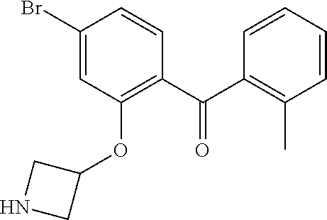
C1(C(C2=C(OC3CNC3)C=C(Br)C=C2)=O)=C(C)C=CC=C1
